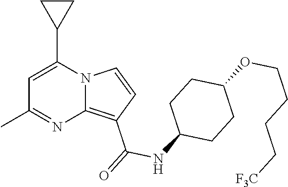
C1=C(C2CC2)N2C(=C(C(=O)NC3CCC(OCCCC[F3C])CC3)C=C2)N=C1C
